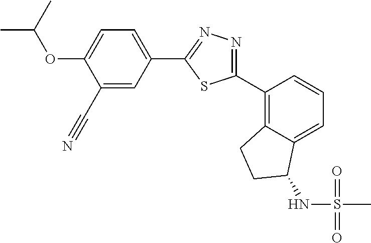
C1(C#N)=CC(C2=NN=C(C3=C4C(=CC=C3)C(NS(=O)(=O)C)CC4)S2)=CC=C1OC(C)C
